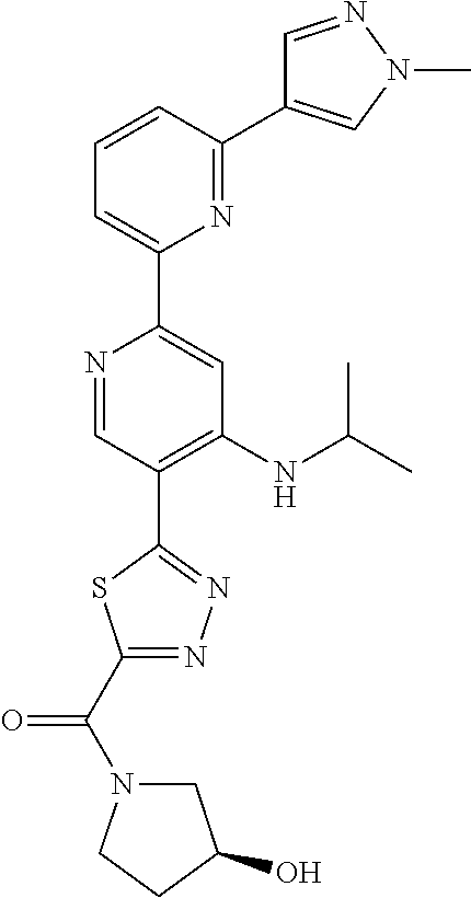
N1=CC(C2=NN=C(C(=O)N3CC(O)CC3)S2)=C(NC(C)C)C=C1C1=CC=CC(C2=CN(C)N=C2)=N1
